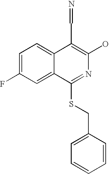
C1=C(F)C=C2C(=C1)C(C=N)=C(O)N=C2SCC1=CC=CC=C1
